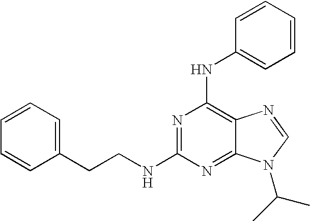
C1(NC2=CC=CC=C2)=C2C(=NC(NCCC3=CC=CC=C3)=N1)N(C(C)C)C=N2
